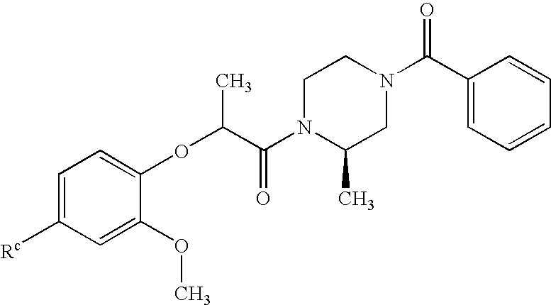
[Rc]C1=CC=C(OC(C)C(N2C(C)CN(C(C3=CC=CC=C3)=O)CC2)=O)C(OC)=C1
